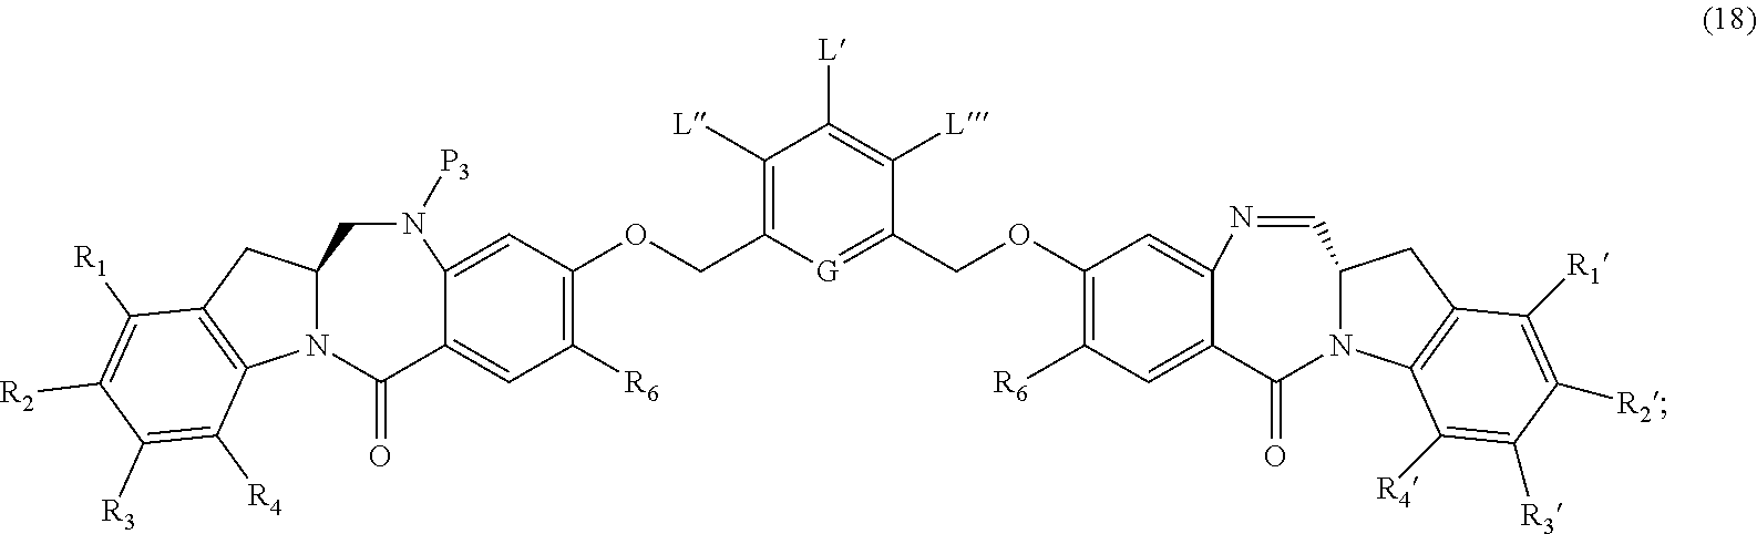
C1(COC2=C([R6])C=C3C(=C2)N=CC2N(C3=O)C3=C(C2)C([R1])=C([R2])C([R3])=C3[R4])=[G]C(COC2=C([R6])C=C3C(=C2)N([P3])CC2N(C3=O)C3=C(C2)C([R1])=C([R2])C([R3])=C3[R4])=C([L])C([L])=C1[L]
